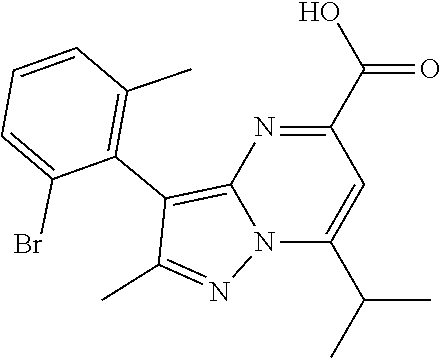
N12C(C(C)C)=CC(C(=O)O)=NC1=C(C1=C(C)C=CC=C1Br)C(C)=N2
